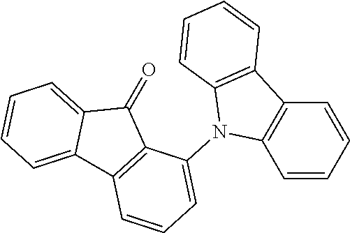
C12=C(C=CC=C1)N(C1=CC=CC3=C1C(=O)C1=CC=CC=C31)C1=C2C=CC=C1
